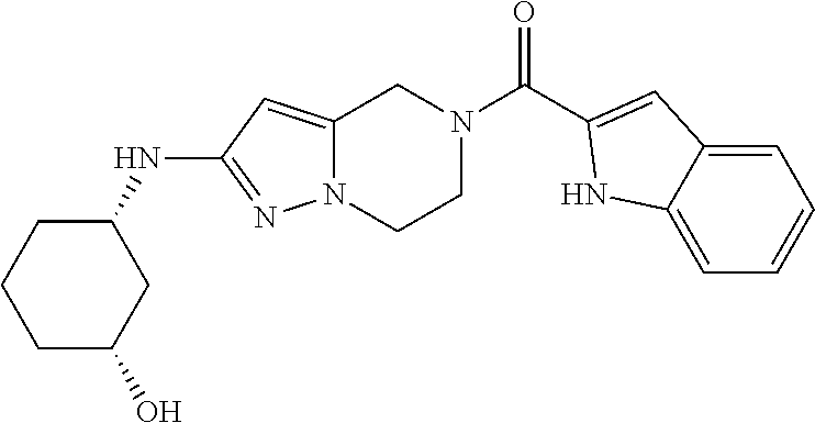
C1=C2CN(C(C3=CC4=CC=CC=C4N3)=O)CCN2N=C1NC1CCCC(O)C1
